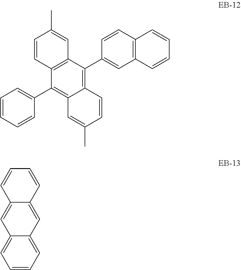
C1=CC(C2=C3C(=C(C4=CC5=C(C=C4)C=CC=C5)C4=C2C=CC(C)=C4)C=CC(C)=C3)=CC=C1.C1=CC=C2C(=C1)C=C1C(=C2)C=CC=C1
